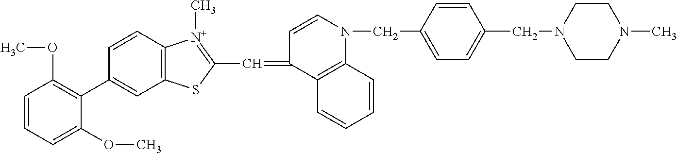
C1=CC=C(OC)C(C2=CC3=C(C=C2)[N+](C)=C(C=C2C4=C(N(CC5=CC=C(CN6CCN(C)CC6)C=C5)C=C2)C=CC=C4)S3)=C1OC
